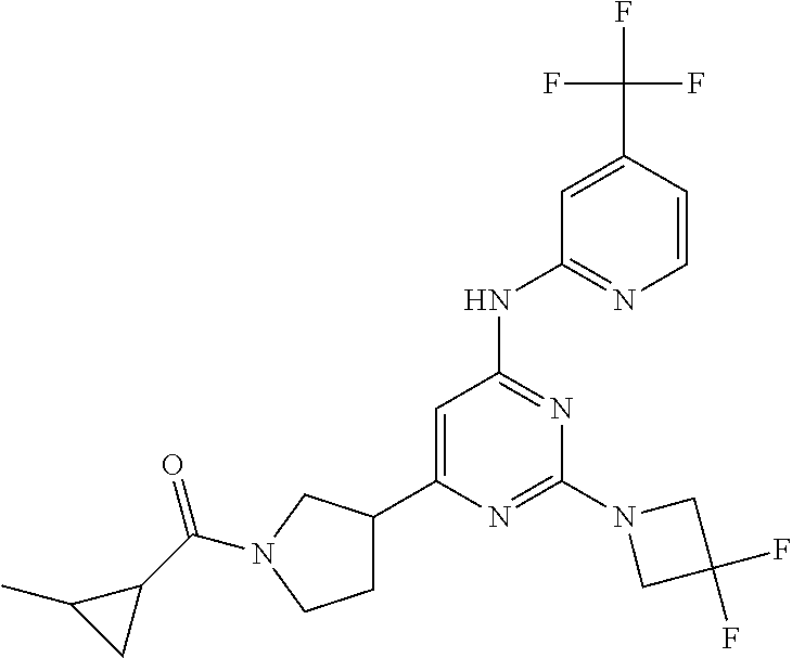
C1=C(C(F)(F)F)C=CN=C1NC1=NC(N2CC(F)(F)C2)=NC(C2CCN(C(C3C(C)C3)=O)C2)=C1
